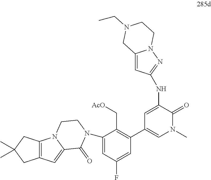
C1(N2C(=O)C3=CC4=C(CC(C)(C)C4)N3CC2)=CC(F)=CC(C2=CN(C)C(=O)C(NC3=NN4C(=C3)CN(CC)CC4)=C2)=C1C[AcO]
